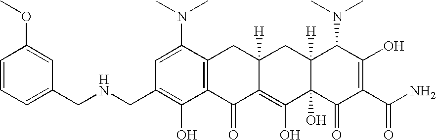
N(CC1=C(O)C2=C(C(N(C)C)=C1)CC1([H])C(=C(O)C3(O)C([H])(C1)C(N(C)C)C(O)=C(C(N)=O)C3=O)C2=O)CC1=CC=CC(OC)=C1
